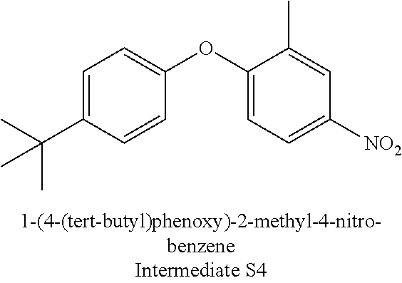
C1=C(C(C)(C)C)C=CC(OC2=CC=C([NO2])C=C2C)=C1
